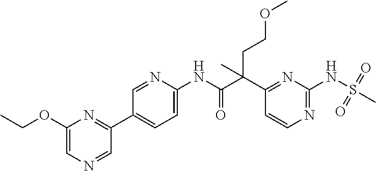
C1(C(C(NC2=CC=C(C3=NC(OCC)=CN=C3)C=N2)=O)(CCOC)C)=NC(NS(=O)(=O)C)=NC=C1
